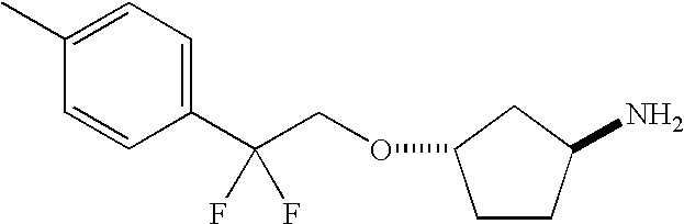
C1(C(COC2CCC(N)C2)(F)F)=CC=C(C)C=C1
